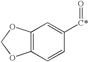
C12=C(C=CC([C*]=O)=C1)OCO2
